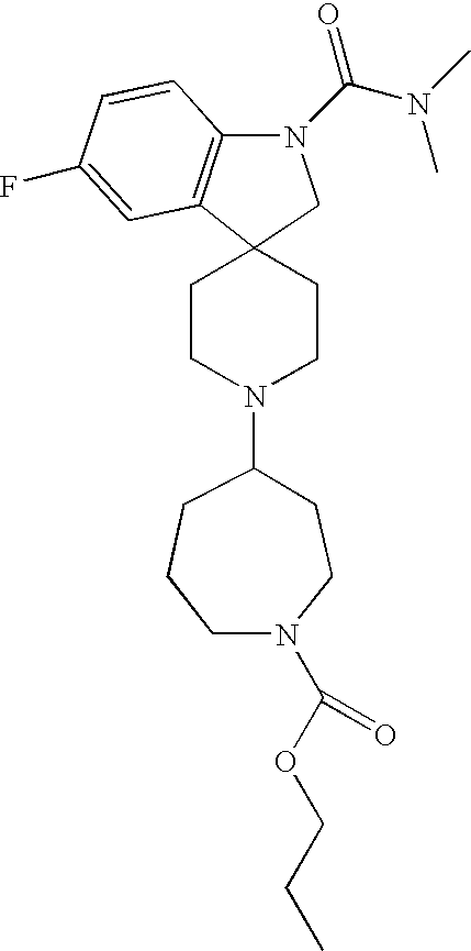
C12(CCN(C3CCN(C(=O)OCCC)CCC3)CC1)C1=C(N(C(N(C)C)=O)C2)C=CC(F)=C1
